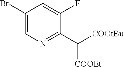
C1(Br)=CN=C(C([COOEt])[COOtBu])C(F)=C1
